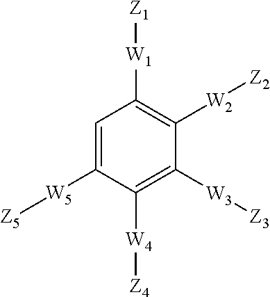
C1=C([W5][Z5])C([W4][Z4])=C([W3][Z3])C([W2][Z2])=C1[W1][Z1]
